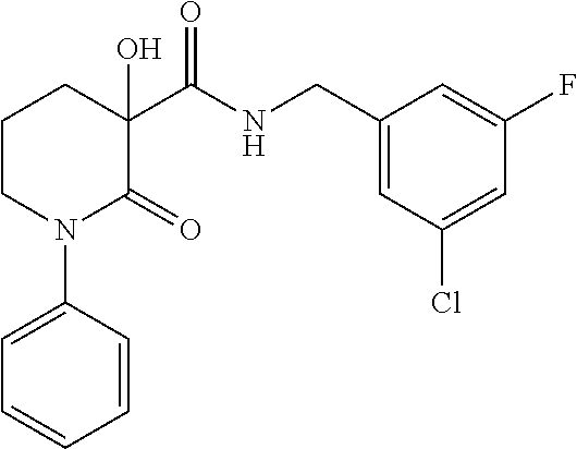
N(C(C1(O)CCCN(C2=CC=CC=C2)C1=O)=O)CC1=CC(Cl)=CC(F)=C1
